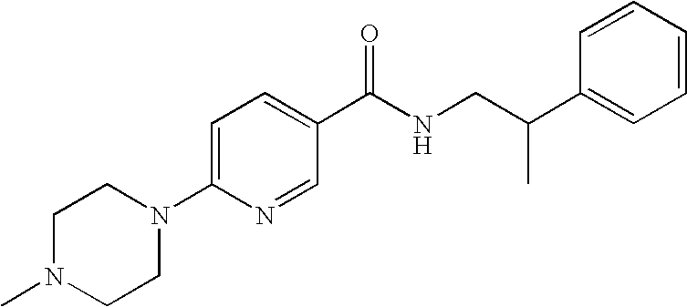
C1N(C)CCN(C2=CC=C(C(NCC(C3=CC=CC=C3)C)=O)C=N2)C1
